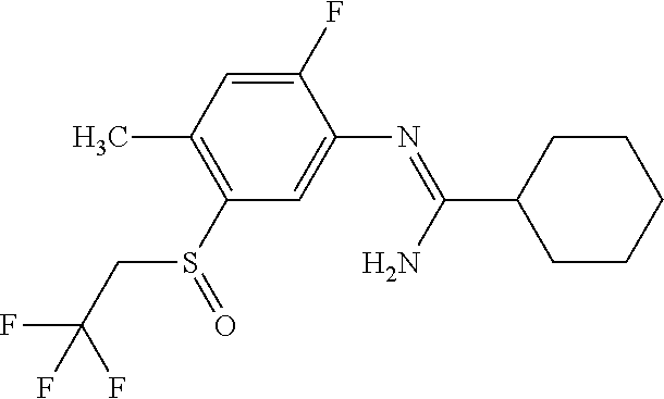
S(C1=C(C)C=C(F)C(N=C(C2CCCCC2)N)=C1)(=O)CC(F)(F)F
